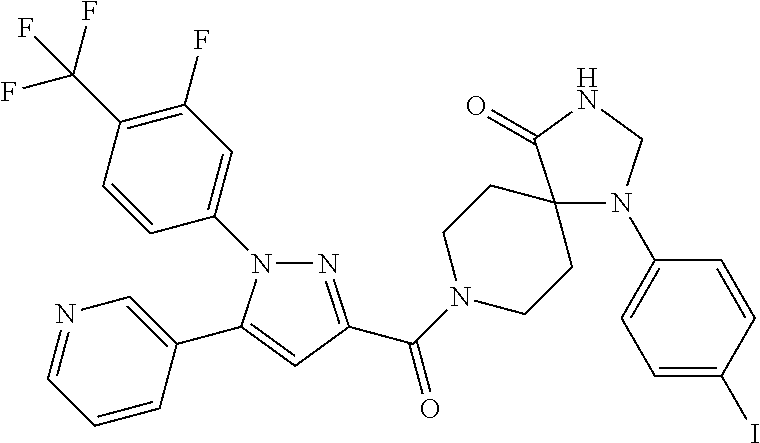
N1(C2=CC(F)=C(C(F)(F)F)C=C2)N=C(C(=O)N2CCC3(CC2)N(C2=CC=C(I)C=C2)CNC3=O)C=C1C1=CN=CC=C1
